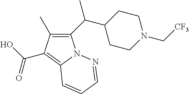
C1(C(C2CCN(C[CF3])CC2)C)=C(C)C(C(O)=O)=C2N1N=CC=C2
